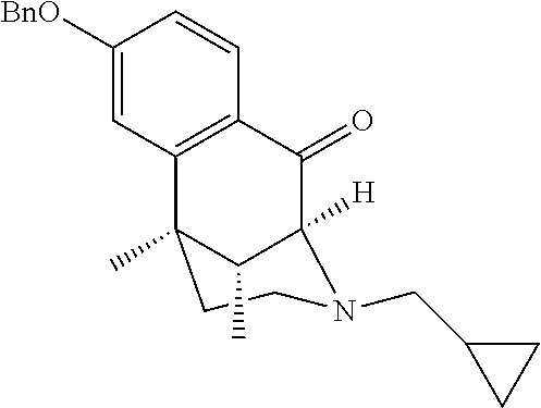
C1([BnO])=CC2=C(C=C1)C(=O)C1([H])N(CC3CC3)CCC2(C)C1C
